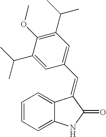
C1=CC=C2C(=C1)C(=CC1=CC(C(C)C)=C(OC)C(C(C)C)=C1)C(=O)N2
